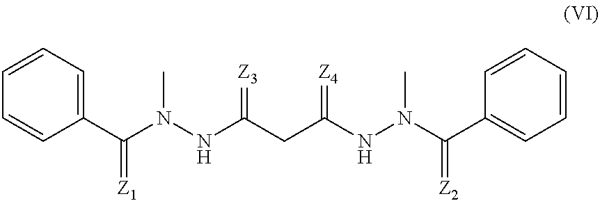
C1(C(N(NC(CC(NN(C(C2=CC=CC=C2)=[Z2])C)=[Z4])=[Z3])C)=[Z1])=CC=CC=C1
